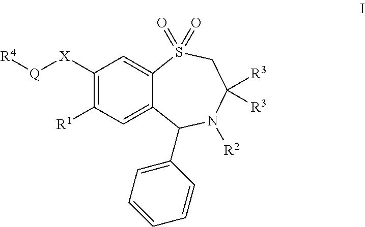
C1([X][Q][R4])=C([R1])C=C2C(=C1)S(=O)(=O)CC([R3])([R3])N([R2])C2C1=CC=CC=C1
